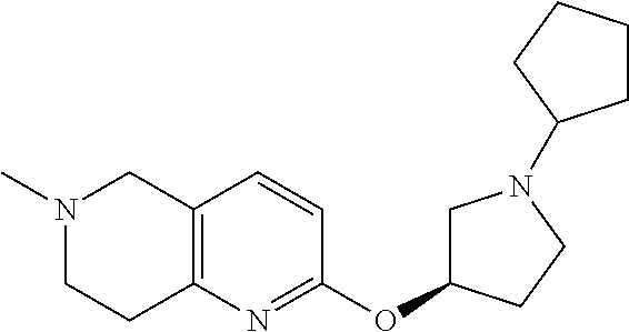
C12=C(N=C(OC3CN(C4CCCC4)CC3)C=C1)CCN(C)C2
